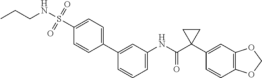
C1=C(NC(C2(C3=CC4=C(C=C3)OCO4)CC2)=O)C=C(C2=CC=C(S(=O)(=O)NCCC)C=C2)C=C1
